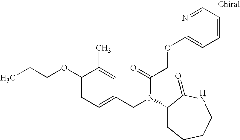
C1(CN(C(COC2=CC=CC=N2)=O)C2CCCCNC2=O)=CC=C(OCCC)C(C)=C1
